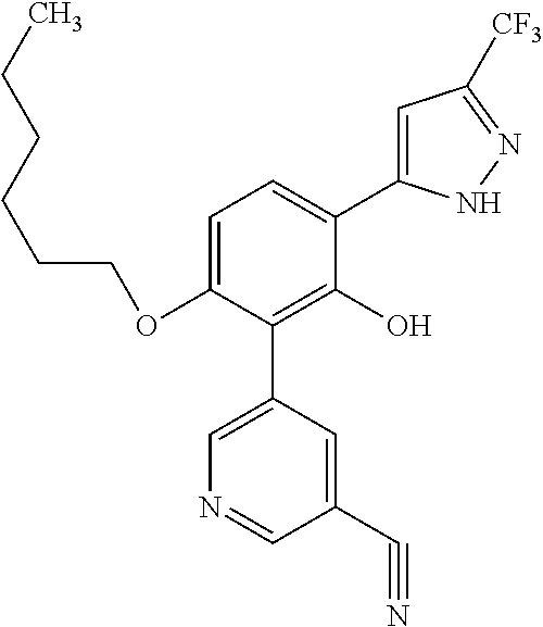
C1(OCCCCCC)=CC=C(C2=CC([CF3])=NN2)C(O)=C1C1=CN=CC(C#N)=C1
